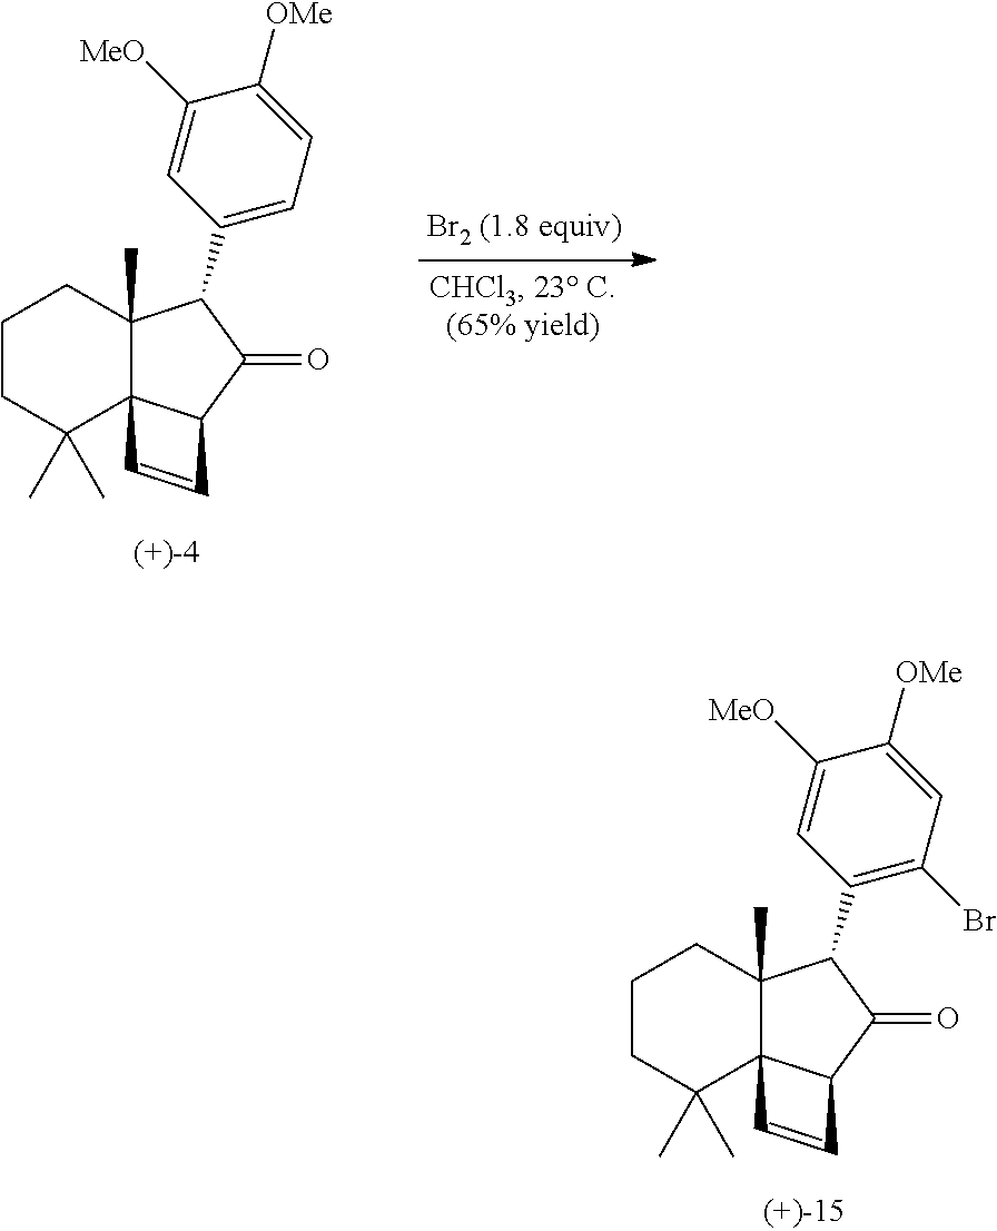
C1CC(C)(C)C23C(C)(C1)C(C1=C(Br)C=C([OMe])C([MeO])=C1)C(=O)C2C=C3.C1CC(C)(C)C23C(C)(C1)C(C1=CC=C([OMe])C([MeO])=C1)C(=O)C2C=C3
